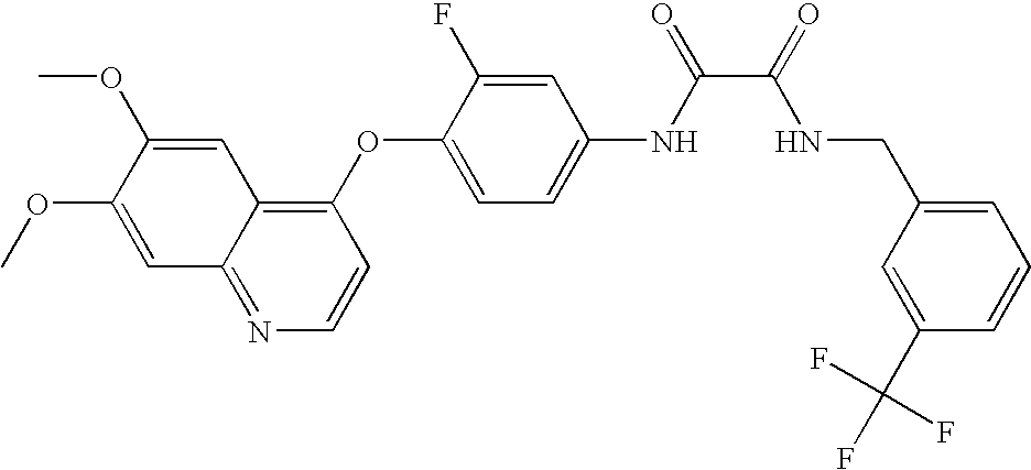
C1(OC2=CC=C(NC(C(=O)NCC3=CC=CC(C(F)(F)F)=C3)=O)C=C2F)=C2C(=NC=C1)C=C(OC)C(OC)=C2
